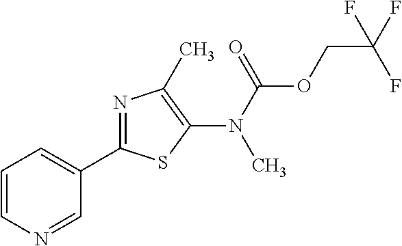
C1(C2=NC(C)=C(N(C(=O)OCC(F)(F)F)C)S2)=CC=CN=C1
